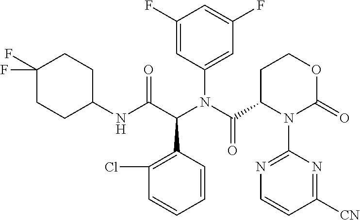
C1(Cl)=C(C(C(NC2CCC(F)(F)CC2)=O)N(C(C2N(C3=NC=CC([CN])=N3)C(=O)OCC2)=O)C2=CC(F)=CC(F)=C2)C=CC=C1
